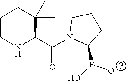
N1C(C(N2C(B(O)O)CCC2)=O)C(C)(C)CCC1
